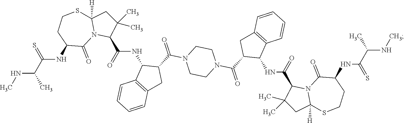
CNC(C(NC1C(=O)N2C([H])(SCC1)CC(C)(C)C2C(NC1C2=C(CC1C(=O)N1CCN(C(C3C(NC(C4N5C(=O)C(NC(C(NC)C)=S)CCSC5([H])CC4(C)C)=O)C4=C(C3)C=CC=C4)=O)CC1)C=CC=C2)=O)=S)C
